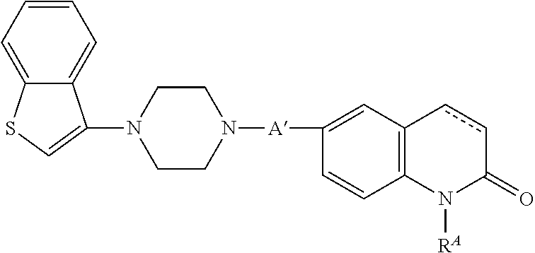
C1([A]N2CCN(C3=CSC4=CC=CC=C43)CC2)=CC2=C(C=C1)N([RA])C(=O)cc2
